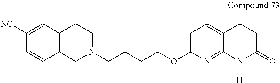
C1=C(OCCCCN2CC3=C(CC2)C=C([NC])C=C3)N=C2C(=C1)CCC(=O)N2[H]
